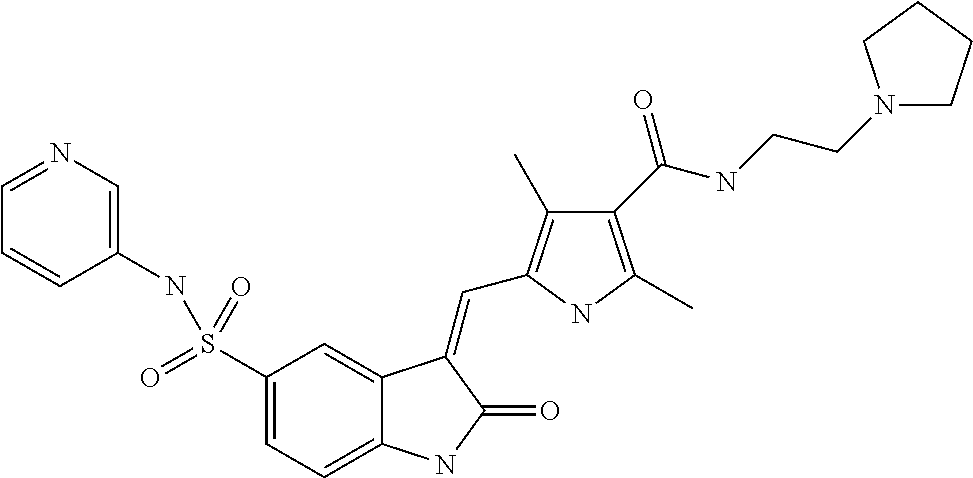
C1(S(=O)(=O)NC2=CN=CC=C2)=CC=C2C(=C1)C(=CC1=C(C)C(C(NCCN3CCCC3)=O)=C(C)N1)C(=O)N2
